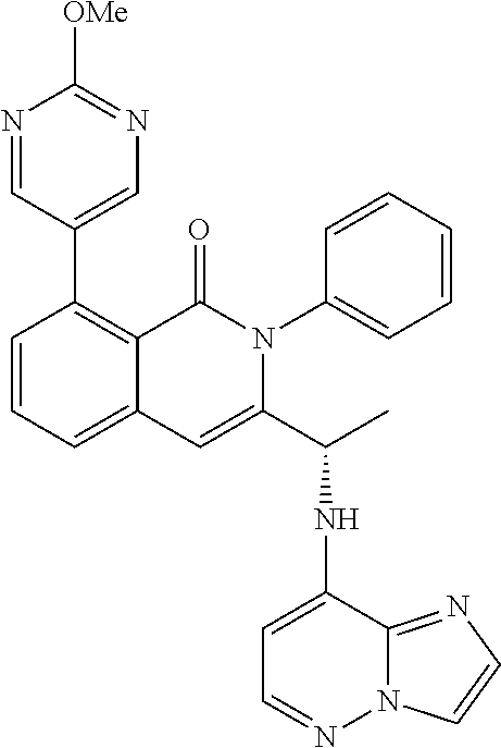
C12=CC=CC(C3=CN=C([OMe])N=C3)=C1C(=O)N(C1=CC=CC=C1)C(C(NC1=CC=NN3C1=NC=C3)C)=C2
